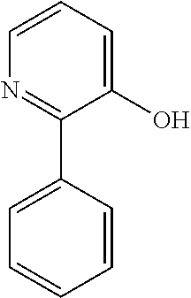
C1=CC=C(O)C(C2=CC=CC=C2)=N1
